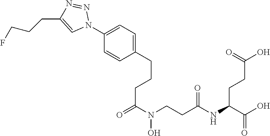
N(C(CCC(O)=O)C(O)=O)C(CCN(C(=O)CCCC1=CC=C(N2N=NC(CCCF)=C2)C=C1)O)=O
